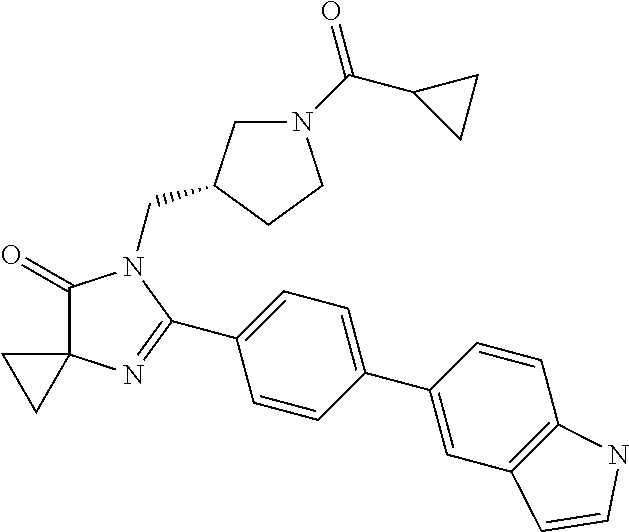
C1(=O)C2(N=C(C3=CC=C(C4=CC5=C(C=C4)NC=C5)C=C3)N1CC1CN(C(C3CC3)=O)CC1)CC2
